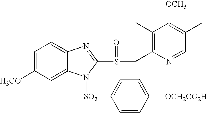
C1=C([H3CO])C=C2C(=C1)N=C(S(=O)CC1=C(C)C([OCH3])=C(C)C=N1)N2[SO2]C1=CC=C([OCH2CO2H])C=C1
